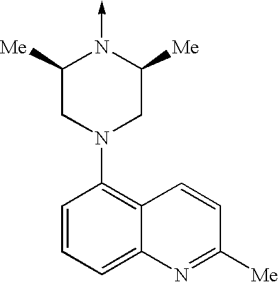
C1=CC=C2C(=C1N1CC([Me])N(->C)C([Me])C1)C=CC([Me])=N2
